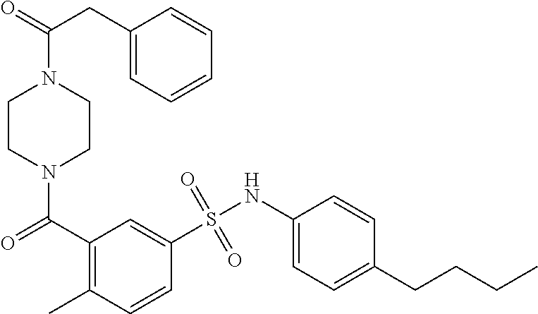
N1(C(C2=C(C)C=CC(S(NC3=CC=C(CCCC)C=C3)(=O)=O)=C2)=O)CCN(C(CC2=CC=CC=C2)=O)CC1
